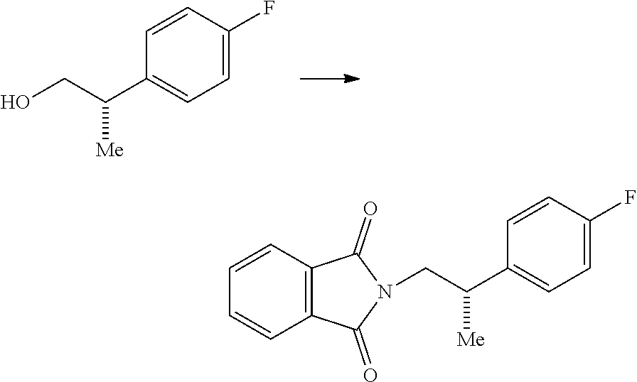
C1=CC(F)=CC=C1C(CO)[Me].C1=CC2=C(C=C1)C(=O)N(CC(C1=CC=C(F)C=C1)[Me])C2=O
